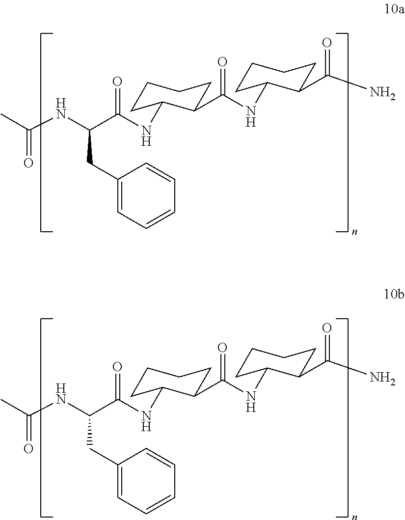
CC(NC(C(NC1CCCCC1C(NC1CCCCC1C(N)=O)=O)=O)CC1=CC=CC=C1)=O.CC(NC(C(NC1CCCCC1C(NC1CCCCC1C(N)=O)=O)=O)CC1=CC=CC=C1)=O
